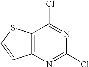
C12=C(N=C(Cl)N=C1Cl)C=CS2
